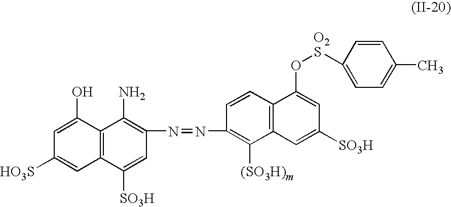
C1=CC(N=NC2=C(N)C3=C(C([SO3H])=C2)C=C([HO3S])C=C3O)=C([(SO3H)m])C2=C1C(O[O2S]C1=CC=C(C)C=C1)=CC([SO3H])=C2
